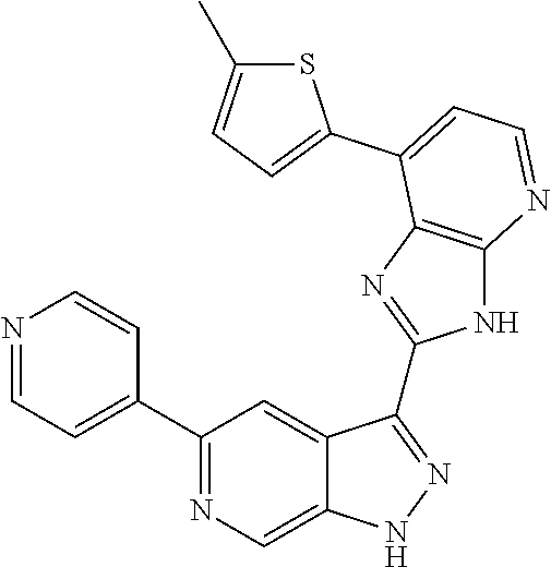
C1(C2=NC=C3C(=C2)C(C2=NC4=C(N2)N=CC=C4C2=CC=C(C)S2)=NN3)=CC=NC=C1
